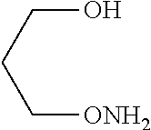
C(O)CC[ONH2]
